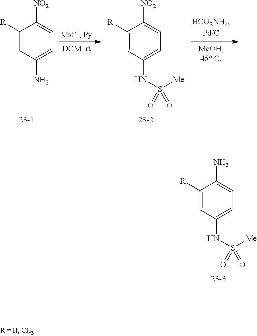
C1([R])=CC(N)=CC=C1[NO2].C1([R])=CC(NS(=O)([Me])=O)=CC=C1[NO2].C1([R])=CC(NS(=O)([Me])=O)=CC=C1N
